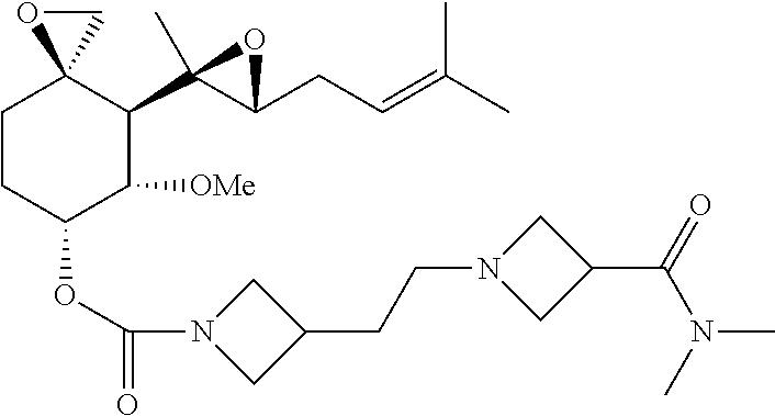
C1CC(OC(=O)N2CC(CCN3CC(C(N(C)C)=O)C3)C2)C([OMe])C(C2(C)C(CC=C(C)C)O2)C12CO2
